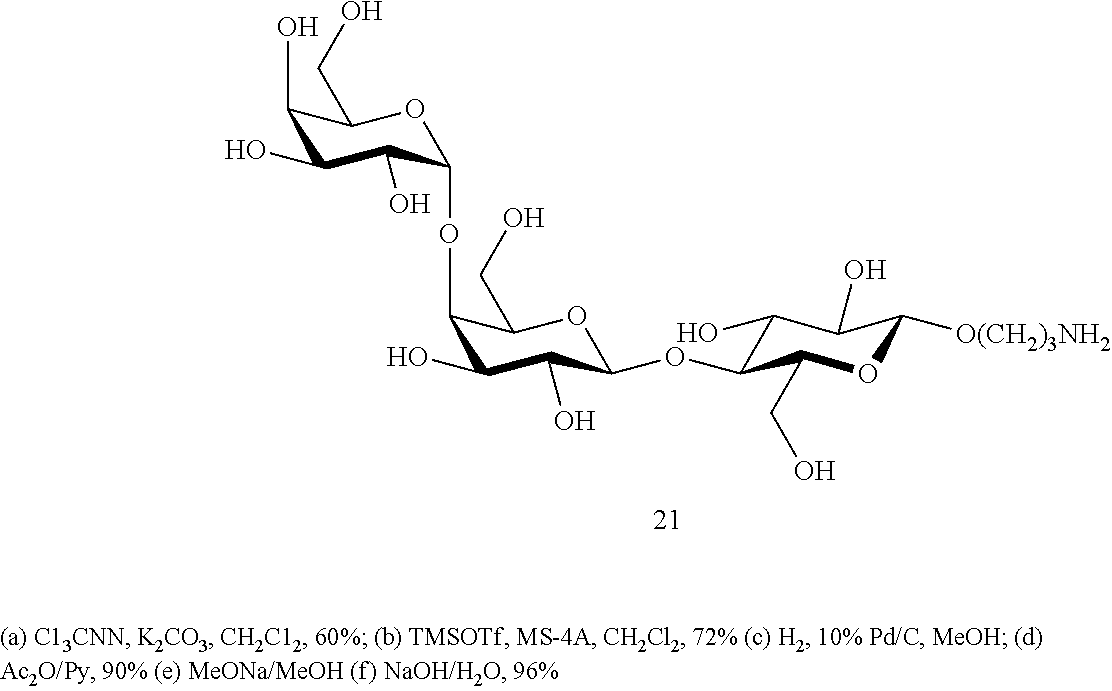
C1(OC2C(O)C(O)C(O)C(CO)O2)C(O)C(O)C(OC2C(O)C(O)C([O(CH2)3NH2])OC2CO)OC1CO
